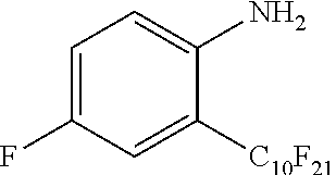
C1=C(F)C=C([C10F21])C(N)=C1
